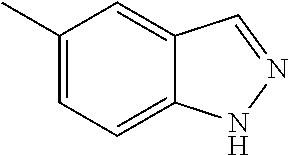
C1(C)=CC=C2C(=C1)C=NN2
